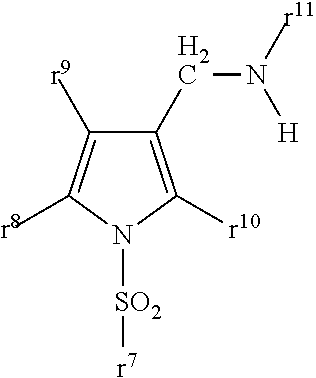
C1(CN([r11])[H])=C([r10])N([SO2][r7])C([r8])=C1[r9]
